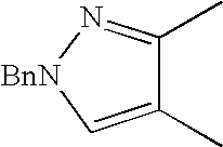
C1(C)=N[BnN]C=C1C
